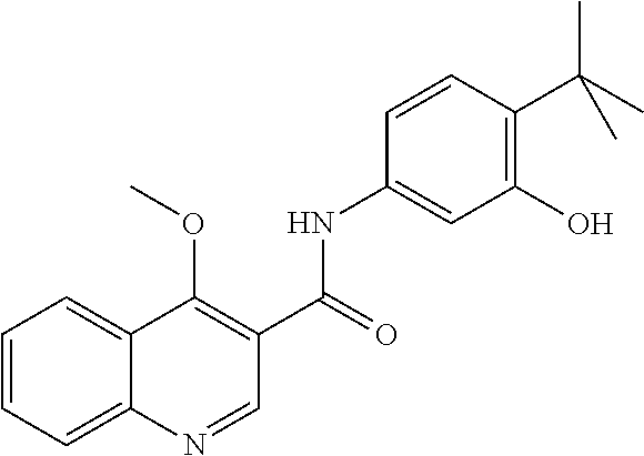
C1=CC=C2C(=C1)C(OC)=C(C(NC1=CC(O)=C(C(C)(C)C)C=C1)=O)C=N2
